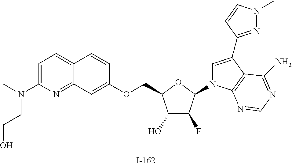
C1(O)C(F)C(N2C=C(C3=NN(C)C=C3)C3=C2N=CN=C3N)OC1COC1=CC2=NC(N(CCO)C)=CC=C2C=C1
